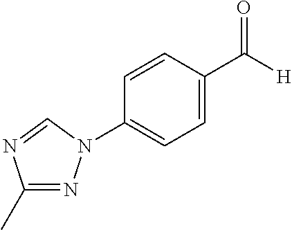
C1(C)=NN(C2=CC=C(C([H])=O)C=C2)C=N1
